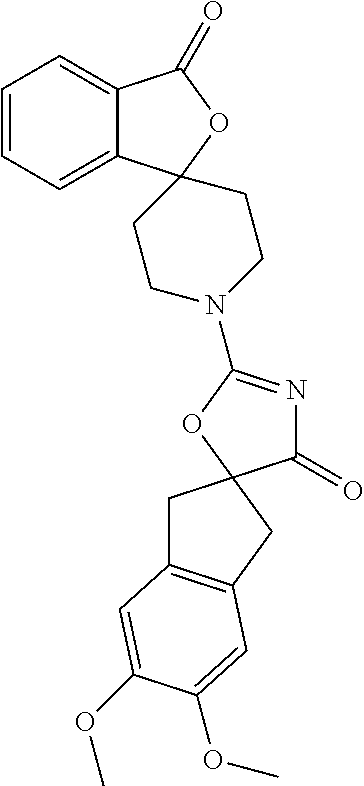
C12=CC=CC=C1C1(OC2=O)CCN(C2=NC(=O)C3(O2)CC2=C(C3)C=C(OC)C(OC)=C2)CC1
